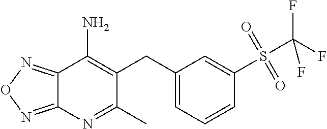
C12=NON=C1N=C(C)C(CC1=CC=CC(S(C(F)(F)F)(=O)=O)=C1)=C2N
